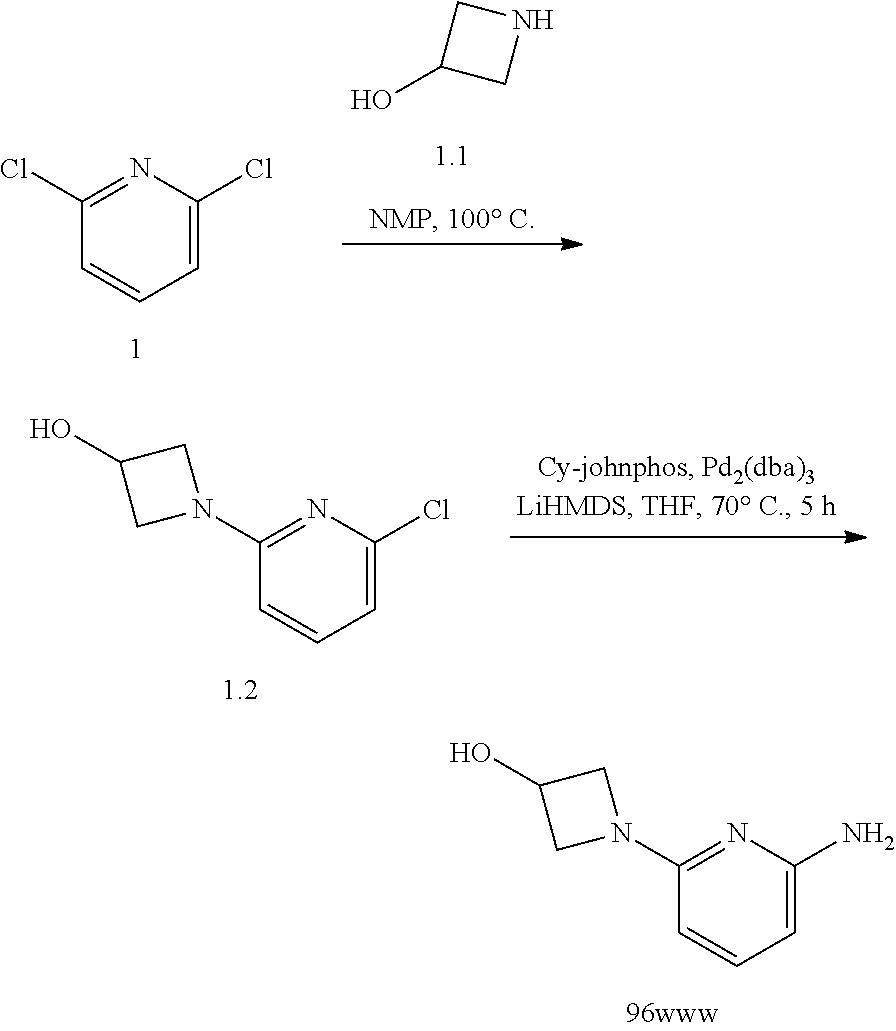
C1=C(Cl)N=C(Cl)C=C1.OC1CNC1.C1=C(Cl)N=C(N2CC(O)C2)C=C1.C1=C(N)N=C(N2CC(O)C2)C=C1
